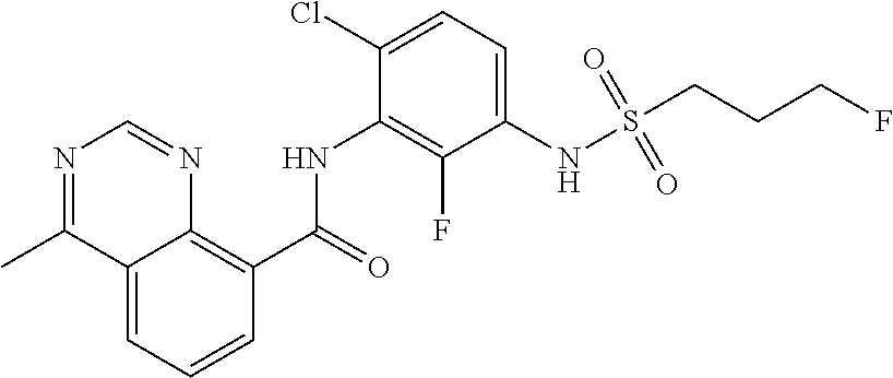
C12=CC=CC(C(=O)NC3=C(F)C(NS(CCCF)(=O)=O)=CC=C3Cl)=C1N=CN=C2C
